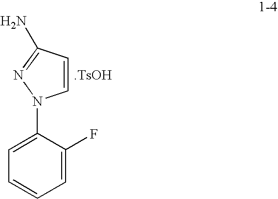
C1=C(N2C=CC(N)=N2)C(F)=CC=C1.[.TsOH]
